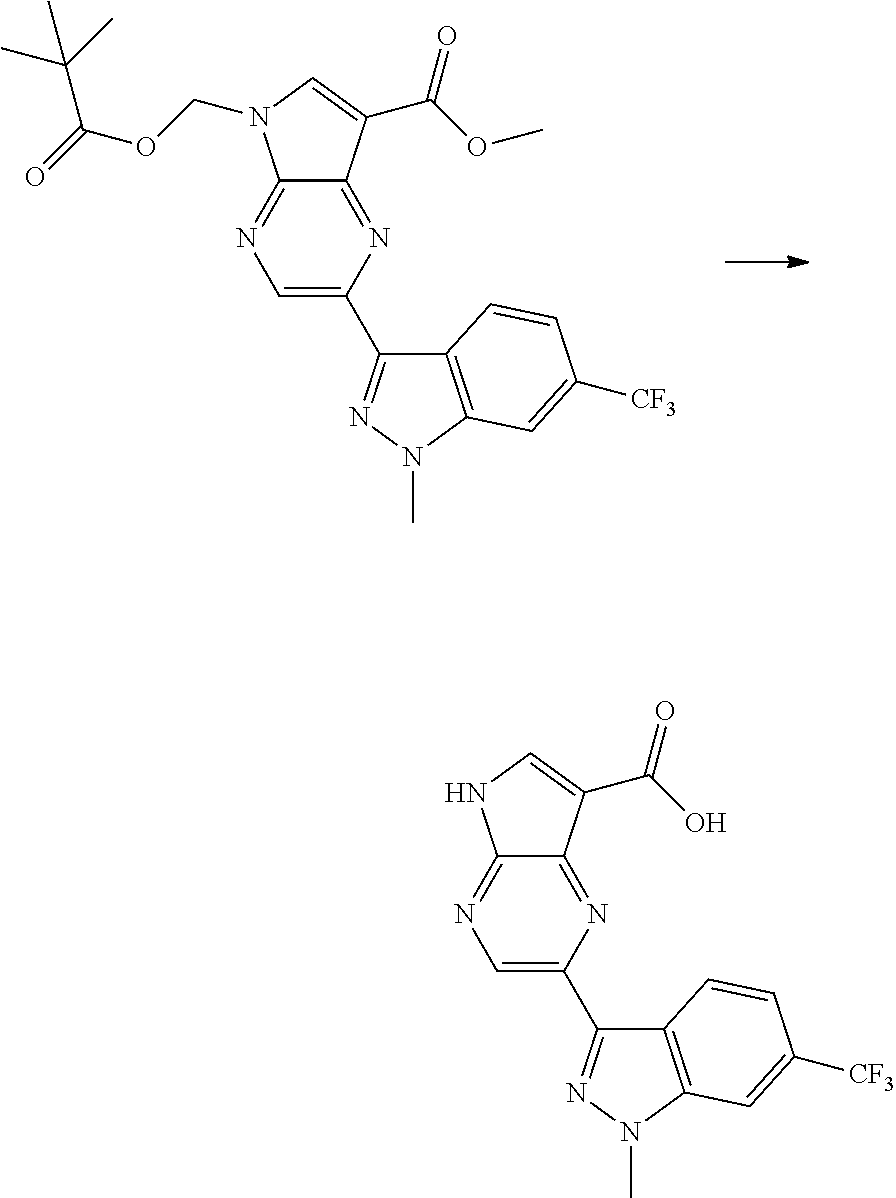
C1=C(C2=NN(C)C3=C2C=CC([CF3])=C3)N=C2C(=N1)N(COC(=O)C(C)(C)C)C=C2C(OC)=O.C1=C(C2=NN(C)C3=C2C=CC([CF3])=C3)N=C2C(=N1)NC=C2C(O)=O
